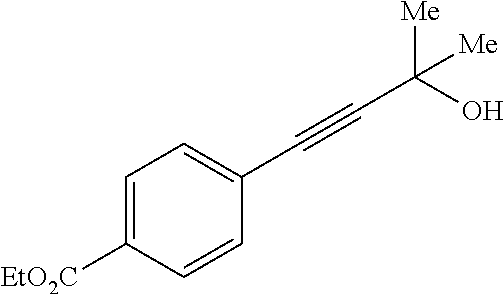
[EtO2C]C1=CC=C(C#CC(O)([Me])[Me])C=C1
